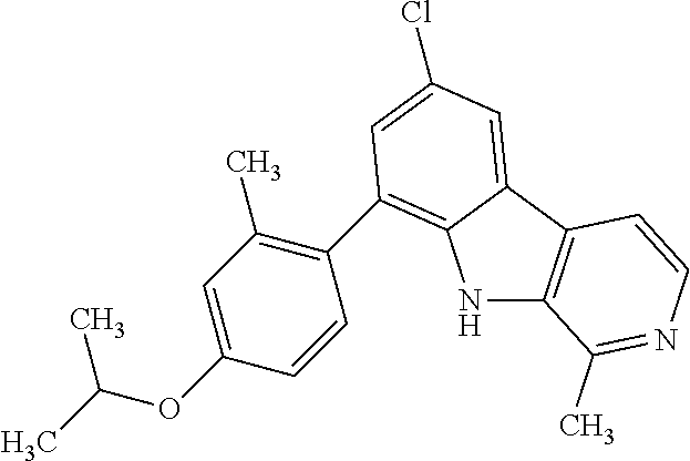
N1C2=C(C3=CC(Cl)=CC(C4=C(C)C=C(OC(C)C)C=C4)=C13)C=CN=C2C
